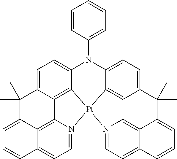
N1(C2=CC=CC=C2)C2=CC=C3C4=C2[Pt]2(C5=C6C(=CC=C15)C(C)(C)C1=CC=CC5=CC=N2C6=C51)N1=CC=C2C(=C41)C(=CC=C2)C3(C)C
